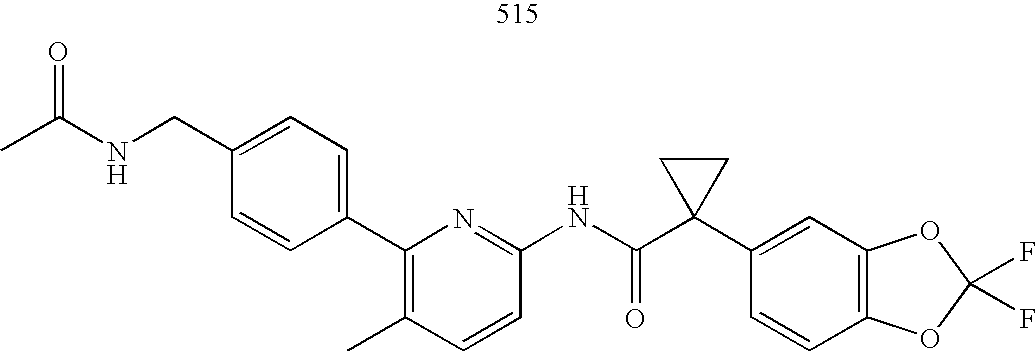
C1=CC(NC(C2(C3=CC4=C(C=C3)OC(F)(F)O4)CC2)=O)=NC(C2=CC=C(CNC(C)=O)C=C2)=C1C
